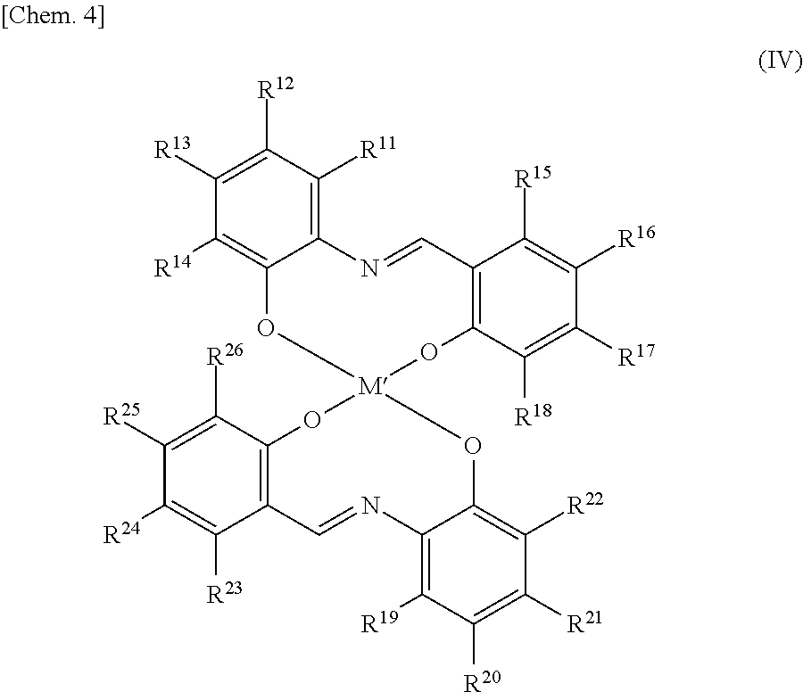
C1([R13])=C([R12])C([R11])=C2C(=C1[R14])O[M]1(OC3=C(C=N2)C([R15])=C([R16])C([R17])=C3[R18])OC2=C(C([R23])=C([R24])C([R25])=C2[R26])C=NC2=C([R19])C([R20])=C([R21])C([R22])=C2O1
